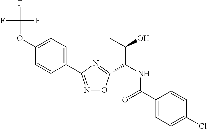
C1=C(OC(F)(F)F)C=CC(C2=NOC(C(C(O)C)NC(=O)C3=CC=C(Cl)C=C3)=N2)=C1
